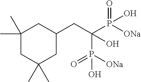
C1(CC(P([ONa])(=O)O)(P([ONa])(=O)O)O)CC(C)(C)CC(C)(C)C1
